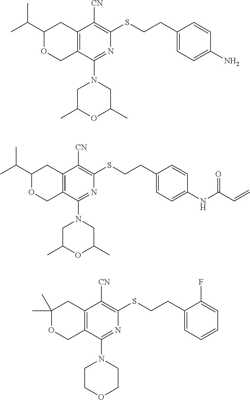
C1(C(C)C)OCC2=C(C1)C([CN])=C(SCCC1=CC=C(N)C=C1)N=C2N1CC(C)OC(C)C1.C1(C(C)C)OCC2=C(C1)C([CN])=C(SCCC1=CC=C(NC(C=C)=O)C=C1)N=C2N1CC(C)OC(C)C1.C1(C)(C)OCC2=C(C1)C([CN])=C(SCCC1=CC=CC=C1F)N=C2N1CCOCC1
